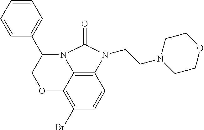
C12=C3C(=C(Br)C=C1)OCC(C1=CC=CC=C1)N3C(=O)N2CCN1CCOCC1
